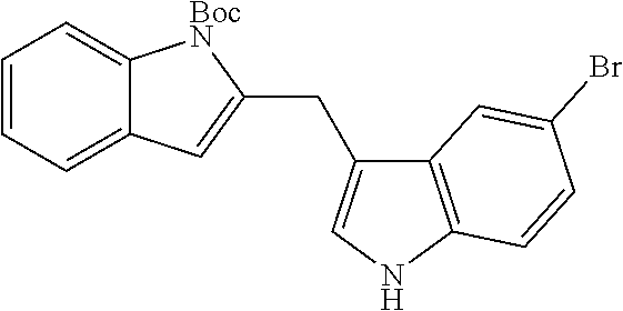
C12=C(NC=C1CC1=CC3=CC=CC=C3[BocN]1)C=CC(Br)=C2
